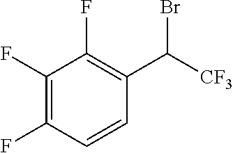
C1(F)=C(F)C=CC(C([CF3])Br)=C1F
